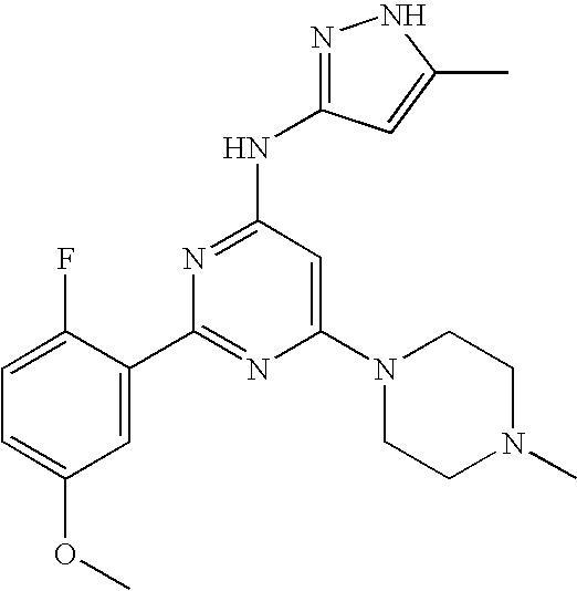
N1=C(NC2=NNC(C)=C2)C=C(N2CCN(C)CC2)N=C1C1=CC(OC)=CC=C1F
